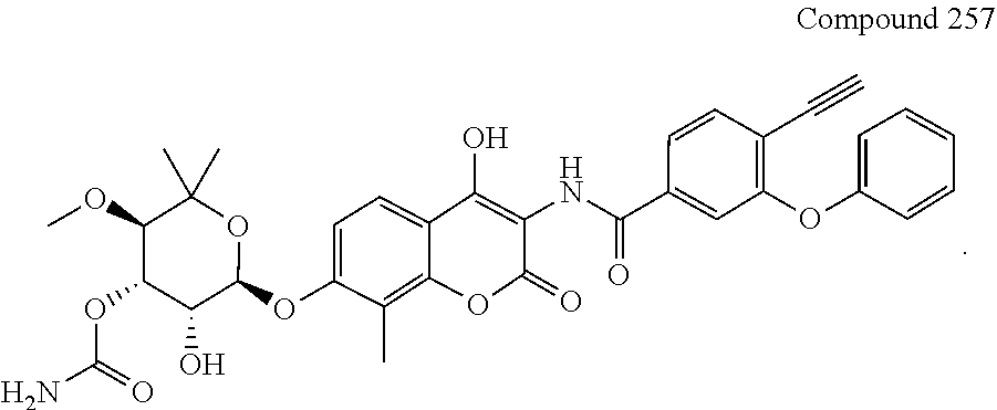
C1=CC=CC(OC2=C(C#C)C=CC(C(=O)NC3=C(O)C4=CC=C(OC5OC(C)(C)C(OC)C(OC(N)=O)C5O)C(C)=C4OC3=O)=C2)=C1
